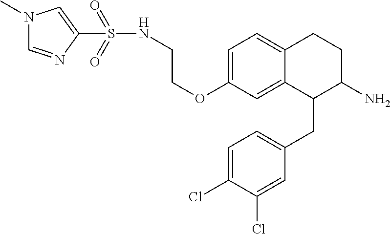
C1=C(OCCNS(=O)(=O)C2=CN(C)C=N2)C=C2C(=C1)CCC(N)C2CC1=CC=C(Cl)C(Cl)=C1
